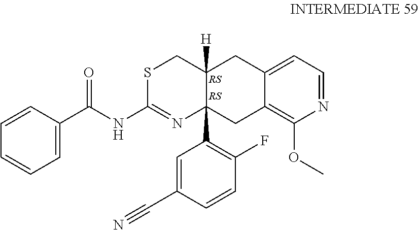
N1=CC=C2C(=C1OC)CC1(C3=C(F)C=CC(C#N)=C3)C([H])(C2)CSC(NC(C2=CC=CC=C2)=O)=N1
